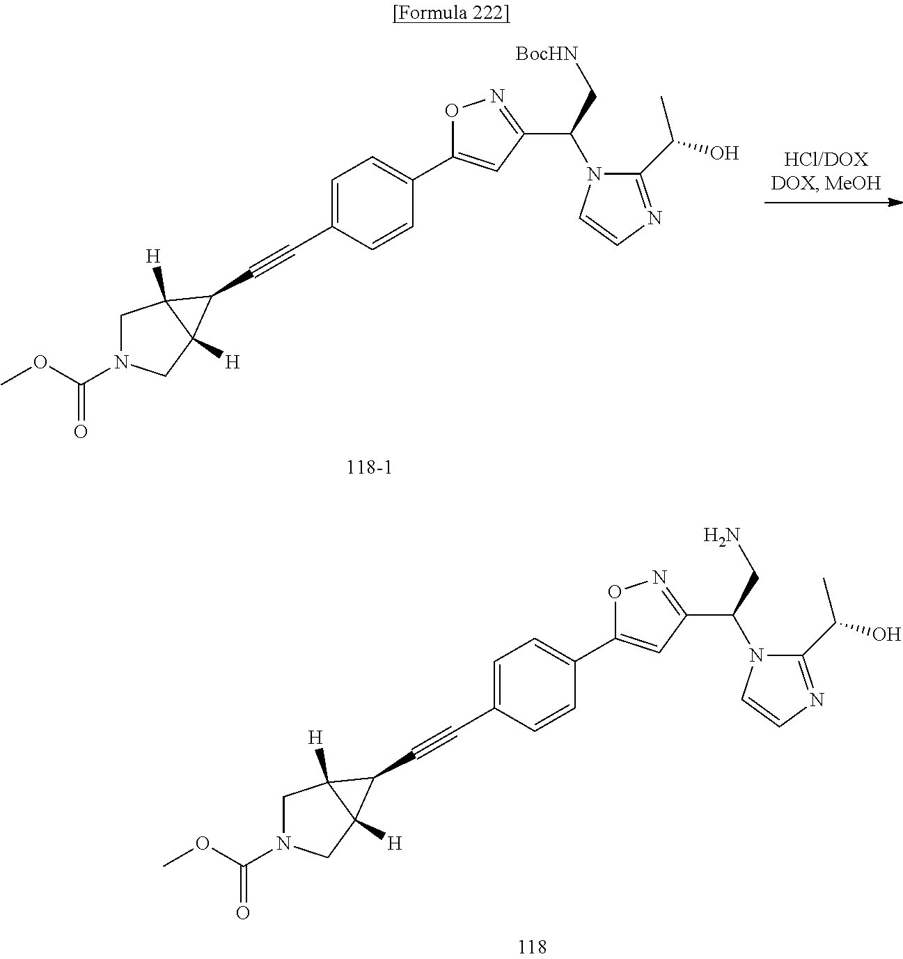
C1N(C(OC)=O)CC2([H])C1([H])C2C#CC1=CC=C(C2=CC(C(N3C(C(C)O)=NC=C3)C[BocHN])=NO2)C=C1.C1N(C(OC)=O)CC2([H])C1([H])C2C#CC1=CC=C(C2=CC(C(N3C(C(C)O)=NC=C3)CN)=NO2)C=C1
